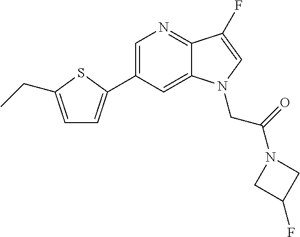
C1=C(C2=CC=C(CC)S2)C=C2C(=N1)C(F)=CN2CC(N1CC(F)C1)=O
